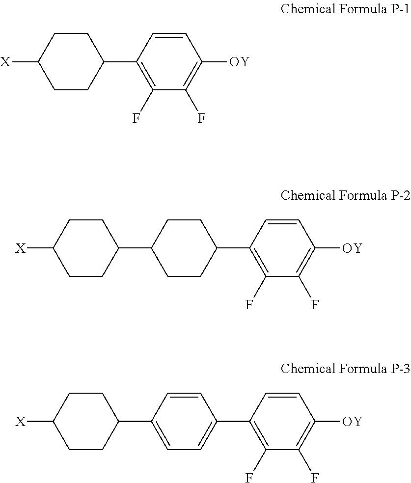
C1CC(C2=C(F)C(F)=C([OY])C=C2)CCC1[X].C1CC(C2=C(F)C(F)=C([OY])C=C2)CCC1C1CCC([X])CC1.C1=C(C2CCC([X])CC2)C=CC(C2=C(F)C(F)=C([OY])C=C2)=C1
